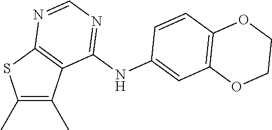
C1(C)=C(C)C2=C(S1)N=CN=C2NC1=CC2=C(C=C1)OCCO2
